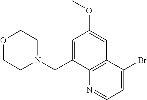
O1CCN(CC2=CC(OC)=CC3=C2N=CC=C3Br)CC1
